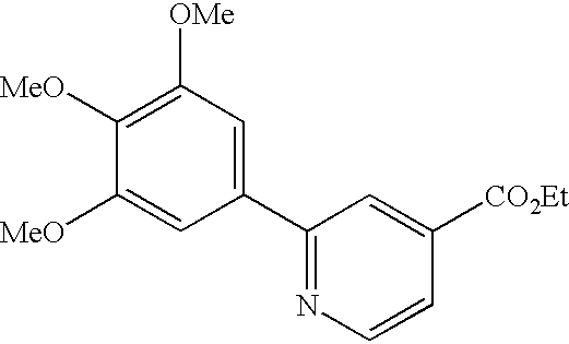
C1([MeO])=C([OMe])C=C(C2=NC=CC([CO2Et])=C2)C=C1[MeO]
